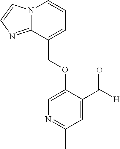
N12C(=NC=C1)C(COC1=CN=C(C)C=C1C([H])=O)=CC=C2
